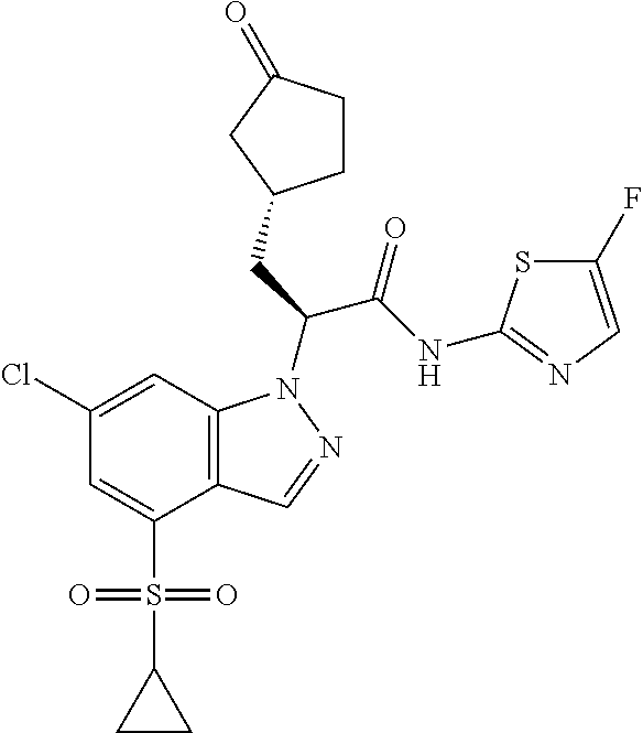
C12=C(C=C(Cl)C=C1S(C1CC1)(=O)=O)N(C(CC1CCC(=O)C1)C(NC1=NC=C(F)S1)=O)N=C2
